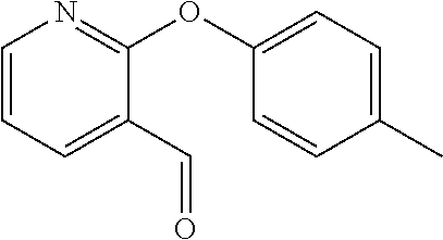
C1=CC=C(C=O)C(OC2=CC=C(C)C=C2)=N1
